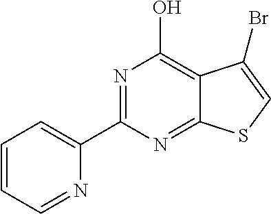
C1=CC=NC(C2=NC(O)=C3C(=N2)SC=C3Br)=C1
